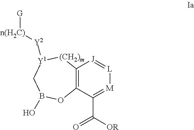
C12=C(C(C(=O)[OR])=[M][L]=[J]1)OB(O)C[Y1]([Y2][n(H2C)][G])[(CH2)m]2
